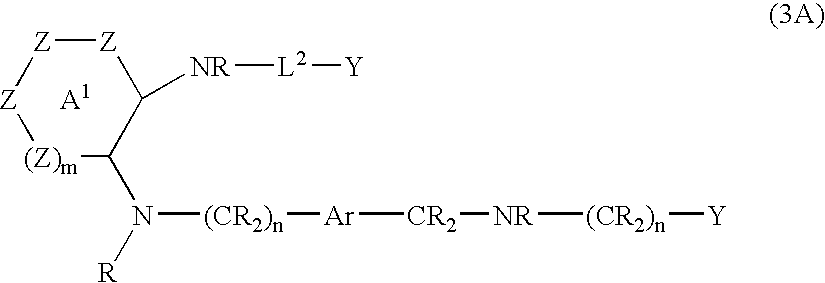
[(Z)m]1C(N([(CR2)n][Ar][CR2][NR][(CR2)n][Y])[R])C([NR][L2][Y])[Z][Z][Z]1
